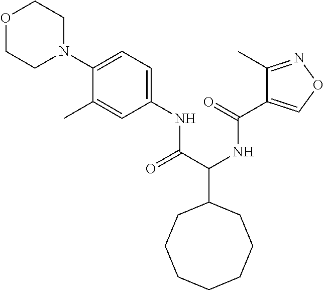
C(C1CCCCCCC1)(C(NC1=CC=C(N2CCOCC2)C(C)=C1)=O)NC(=O)C1=CON=C1C
